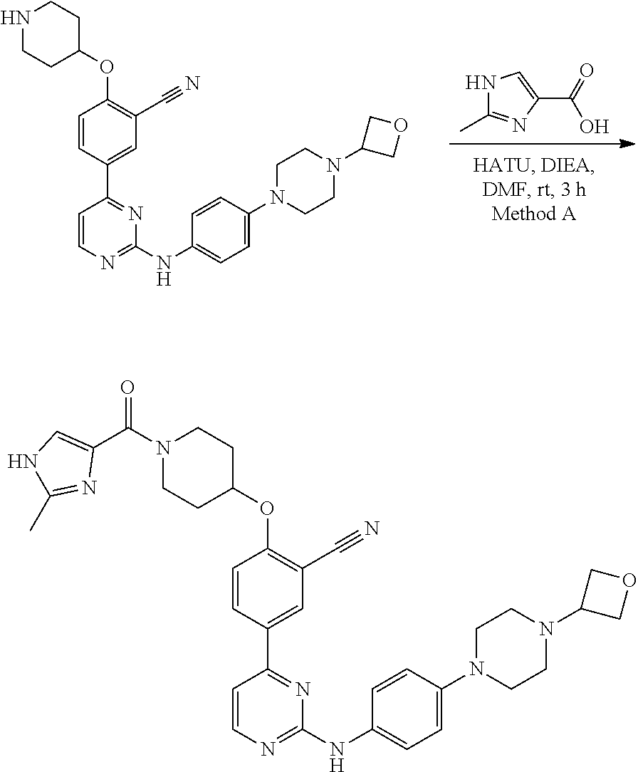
C(=O)(O)C1=CNC(C)=N1.C1=CN=C(NC2=CC=C(N3CCN(C4COC4)CC3)C=C2)N=C1C1=CC(C#N)=C(OC2CCNCC2)C=C1.C1=CN=C(NC2=CC=C(N3CCN(C4COC4)CC3)C=C2)N=C1C1=CC(C#N)=C(OC2CCN(C(C3=CNC(C)=N3)=O)CC2)C=C1
